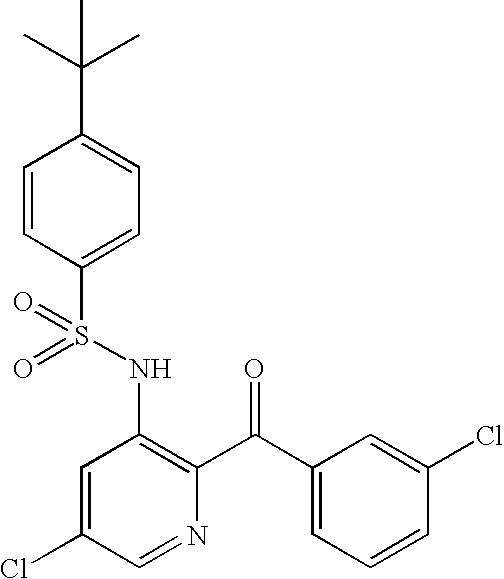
O=S(NC1=C(C(C2=CC=CC(Cl)=C2)=O)N=CC(Cl)=C1)(=O)C1=CC=C(C(C)(C)C)C=C1
